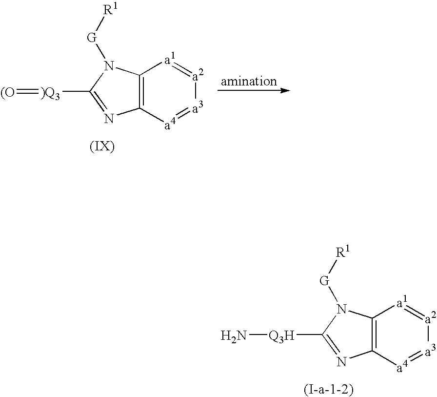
C12=C([a4]=[a3][a2]=[a1]1)N=C([)Q3]=[(O])N2[G][R1].C12=C([a4]=[a3][a2]=[a1]1)N=C([Q3H]N)N2[G][R1]
